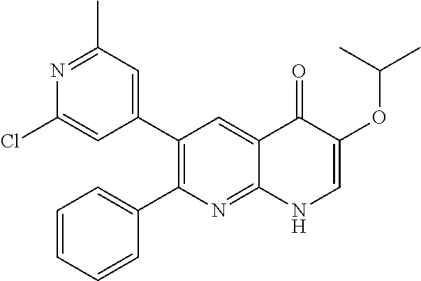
N1=C(C)C=C(C2=C(C3=CC=CC=C3)N=C3C(=C2)C(=O)C(OC(C)C)=CN3)C=C1Cl
